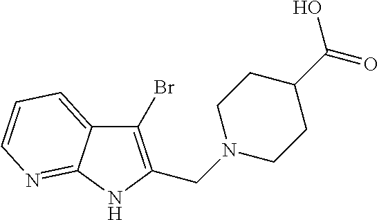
C1(Br)=C(CN2CCC(C(O)=O)CC2)NC2=NC=CC=C12
